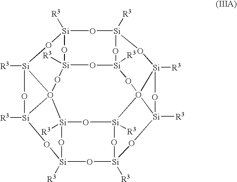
[Si]12([R3])O[Si]3([R3])O[Si]4([R3])O[Si]([R3])(O1)OO15[Si]([R3])(O2)O[Si]1([R3])O[Si]1([R3])O[Si]5([R3])O[Si]2([R3])O[Si]([R3])(O1)O[Si]1([R3])O2(O4)[Si]([R3])(O3)O1
